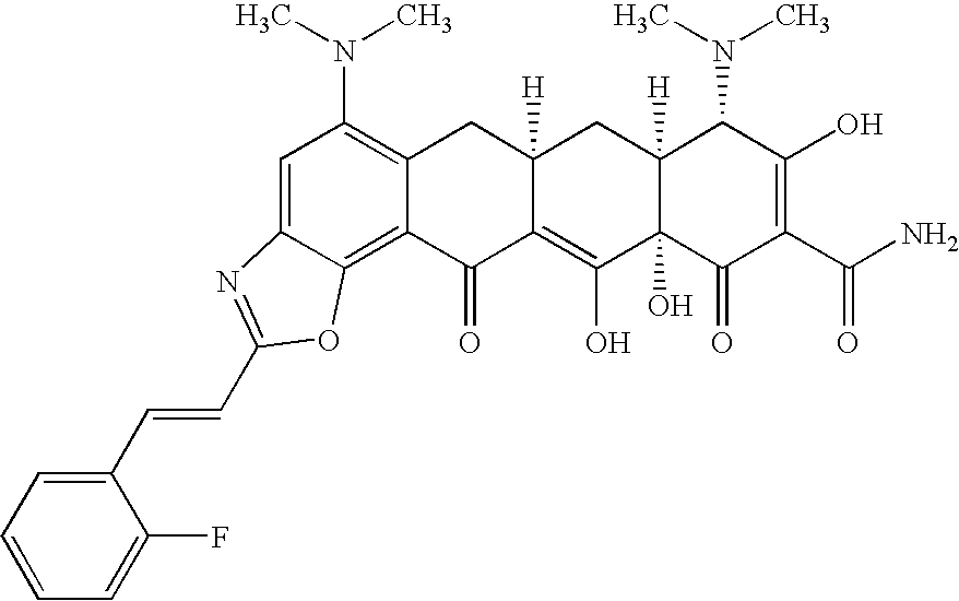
C1=C2C(=C3C(=C1N(C)C)CC1([H])C(=C(O)C4(O)C([H])(C1)C(N(C)C)C(O)=C(C(N)=O)C4=O)C3=O)OC(C=CC1=CC=CC=C1F)=N2
